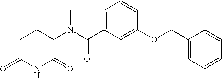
C1C(=O)NC(=O)C(N(C(C2=CC=CC(OCC3=CC=CC=C3)=C2)=O)C)C1
